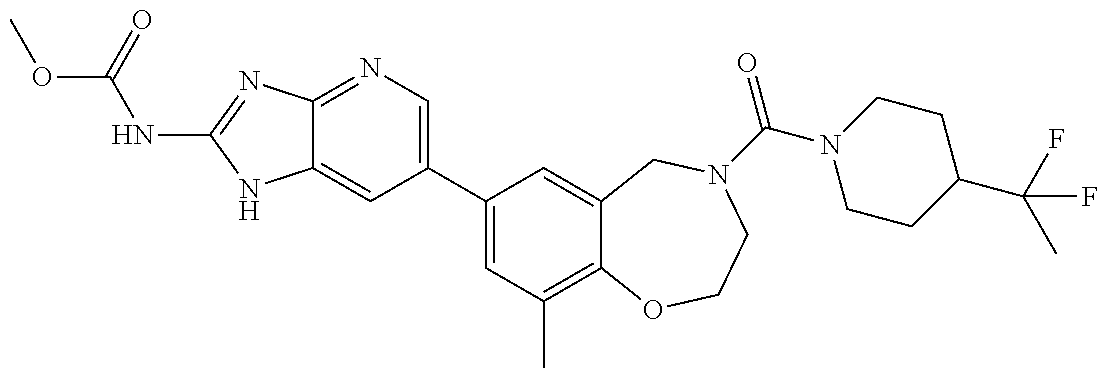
C12=NC=C(C3=CC(C)=C4C(=C3)CN(C(N3CCC(C(F)(C)F)CC3)=O)CCO4)C=C1NC(NC(=O)OC)=N2
